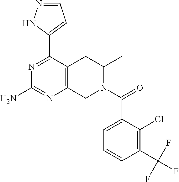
N1=C(C2=CC=NN2)C2=C(N=C1N)CN(C(=O)C1=CC=CC(C(F)(F)F)=C1Cl)C(C)C2
